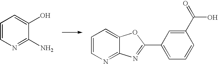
C1=CN=C2C(=C1)OC(C1=CC=CC(C(=O)O)=C1)=N2.C1=CN=C(N)C(O)=C1
